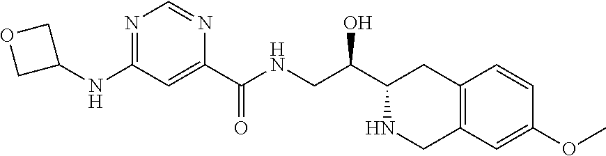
N1=C(NC2COC2)C=C(C(=O)NCC(C2NCC3=C(C2)C=CC(OC)=C3)O)N=C1
